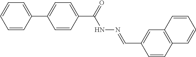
C1(C(=O)NN=CC2=CC3=C(C=C2)C=CC=C3)=CC=C(C2=CC=CC=C2)C=C1
